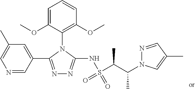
N1=C(C2=CC(C)=CN=C2)N(C2=C(OC)C=CC=C2OC)C(NS(C(C(C)N2N=CC(C)=C2)C)(=O)=O)=N1
